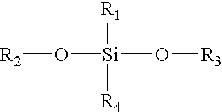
[R2]O[Si]([R1])([R4])O[R3]
